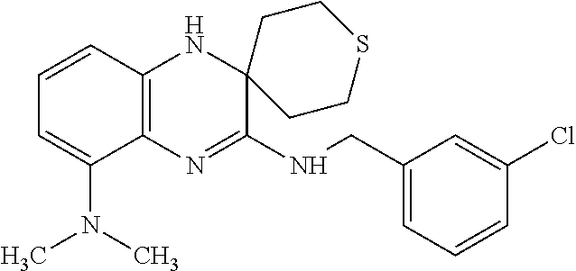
C12=C(N=C(NCC3=CC=CC(Cl)=C3)C3(N1)CCSCC3)C(N(C)C)=CC=C2
